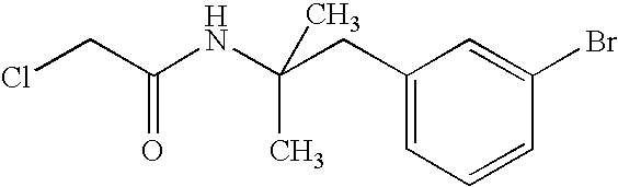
C1(CC(NC(=O)CCl)(C)C)=CC=CC(Br)=C1
